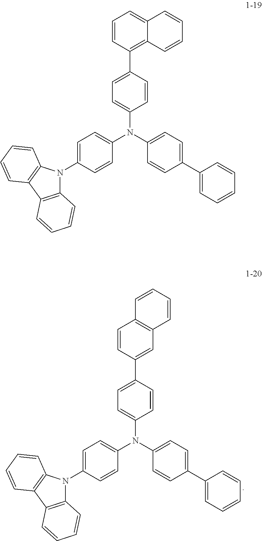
C1=C(N(C2=CC=C(C3=CC=CC=C3)C=C2)C2=CC=C(C3=CC4=C(C=C3)C=CC=C4)C=C2)C=CC(N2C3=C(C4=C2C=CC=C4)C=CC=C3)=C1.C1=C(N(C2=CC=C(C3=CC=CC=C3)C=C2)C2=CC=C(C3=C4C(=CC=C3)C=CC=C4)C=C2)C=CC(N2C3=C(C4=C2C=CC=C4)C=CC=C3)=C1
